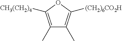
C1(C)=C([CH3(CH2)4])OC([(CH2)6CO2H])=C1C
